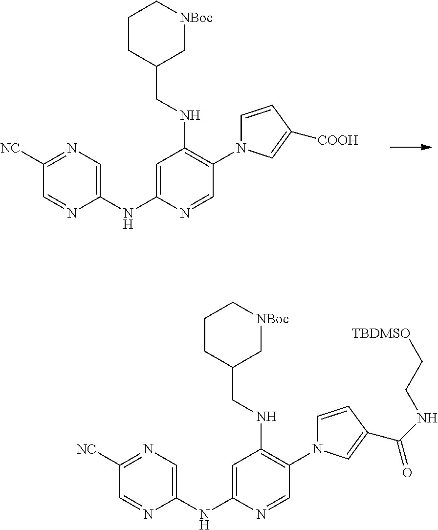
C1(NC2=CC(NCC3C[NBoc]CCC3)=C(N3C=CC([COOH])=C3)C=N2)=CN=C([NC])C=N1.C1(NC2=CC(NCC3C[NBoc]CCC3)=C(N3C=CC(C(NCC[TBDMSO])=O)=C3)C=N2)=CN=C([NC])C=N1
